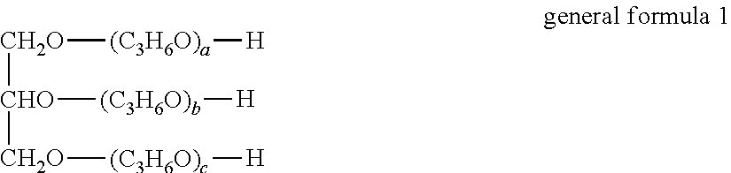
[CH2O]([CHO]([CH2O][(C3H6O)c][H])[(C3H6O)b][H])[(C3H6O)a][H]
